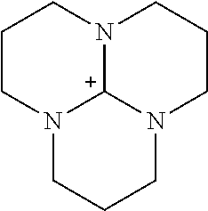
N12[C+]3N(CCC1)CCCN3CCC2
